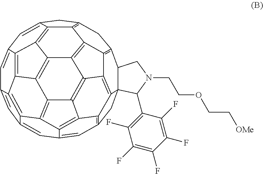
C1=C2C=C3C=C4C=C5C=C6CC7=C8C6=C6C5=C5C4=C3C3=C4C5=C6C5=C8C6=C(C7)C7C8(CC1=C1C8=C6C5=C4C1=C23)C(C1=C(F)C(F)=C(F)C(F)=C1F)N(CCOCC[OMe])C7
